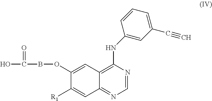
C1=NC(NC2=CC(C#C)=CC=C2)=C2C(=N1)C=C([R1])C(OBC(O)=O)=C2
